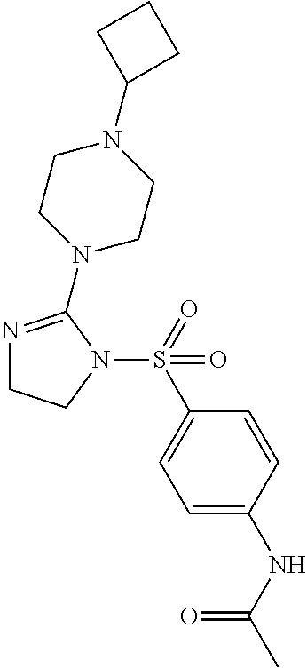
N1=C(N2CCN(C3CCC3)CC2)N(S(=O)(=O)C2=CC=C(NC(C)=O)C=C2)CC1
